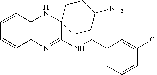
C1=CC2=C(C=C1)N=C(NCC1=CC=CC(Cl)=C1)C1(N2)CCC(N)CC1
